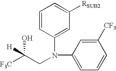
C(CN(C1=CC([RSUB2])=CC=C1)C1=CC=CC([CF3])=C1)([H])(O)[F3C]
